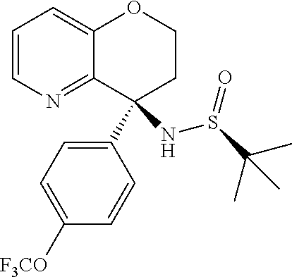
C1=CN=C2C(=C1)OCCC2(C1=CC=C([F3CO])C=C1)NS(C(C)(C)C)=O
